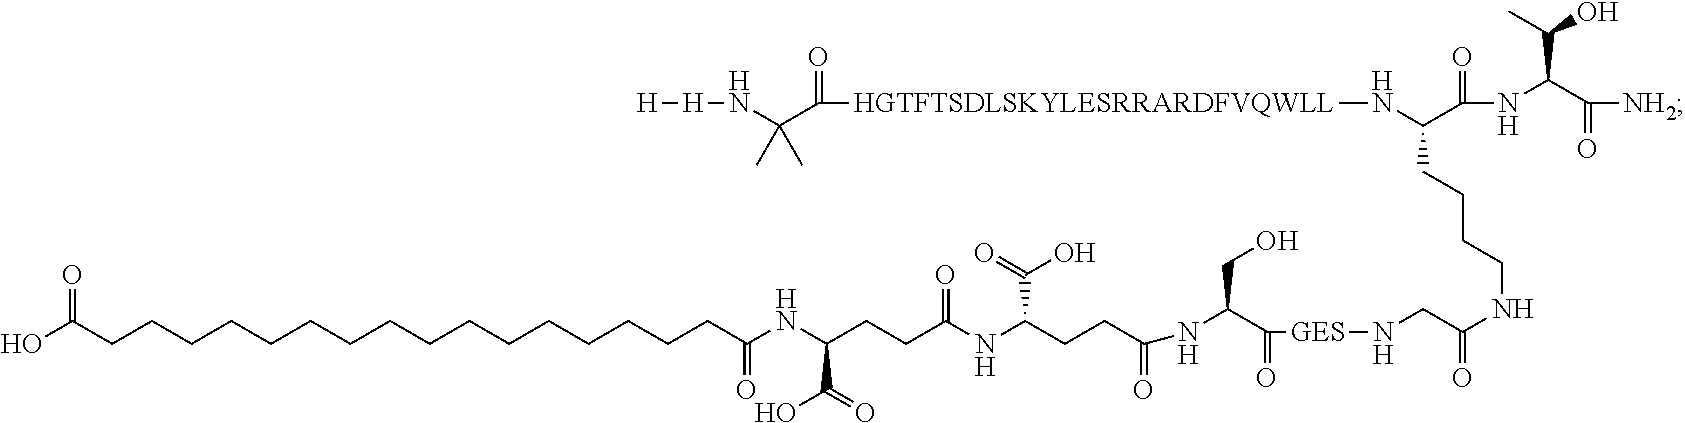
[H][H]NC(C([HGTFTSDLSKYLESRRARDFVQWLL]NC(C(NC(C([NH2])=O)C(C)O)=O)CCCCNC(CN[GES]C(C(NC(CCC(NC(CCC(NC(CCCCCCCCCCCCCCCCC(O)=O)=O)C(O)=O)=O)C(=O)O)=O)CO)=O)=O)=O)(C)C
